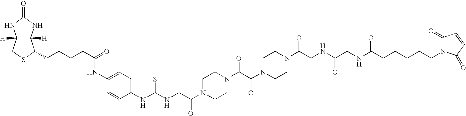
C12([H])C([H])(NC(=O)N1)C(CCCCC(=O)NC1=CC=C(NC(NCC(N3CCN(C(C(N4CCN(C(CNC(CNC(CCCCCN5C(=O)C=CC5=O)=O)=O)=O)CC4)=O)=O)CC3)=O)=S)C=C1)SC2
